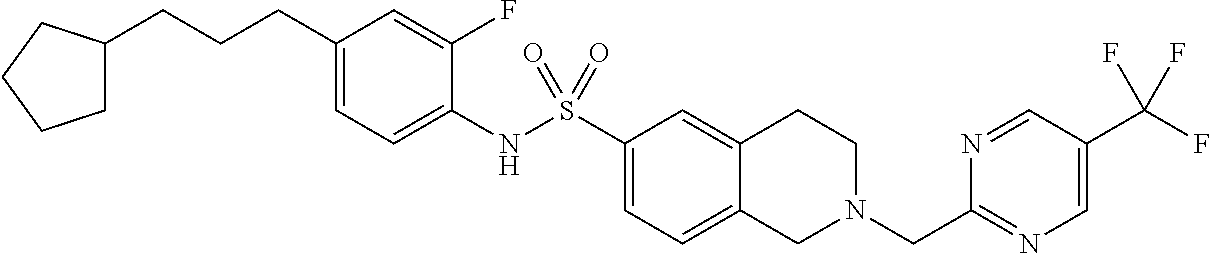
C1(CCCC2CCCC2)=CC=C(NS(C2=CC=C3C(=C2)CCN(CC2=NC=C(C(F)(F)F)C=N2)C3)(=O)=O)C(F)=C1
